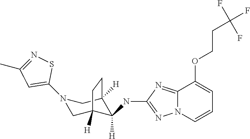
N1(C2=CC(C)=NS2)CC2([H])C([H])(NC3=NN4C(=N3)C(OCCC(F)(F)F)=CC=C4)C([H])(C1)CC2
